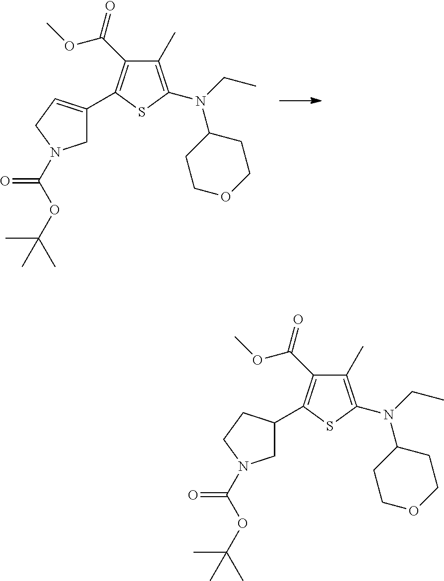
C1(C)=C(N(CC)C2CCOCC2)SC(C2CN(C(OC(C)(C)C)=O)CC2)=C1C(OC)=O.C1(C)=C(N(CC)C2CCOCC2)SC(C2=CCN(C(OC(C)(C)C)=O)C2)=C1C(OC)=O
